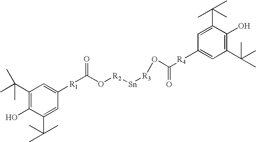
C1(C(C)(C)C)=C(O)C(C(C)(C)C)=CC([R1]C(O[R2][Sn][R3]OC([R4]C2=CC(C(C)(C)C)=C(O)C(C(C)(C)C)=C2)=O)=O)=C1
